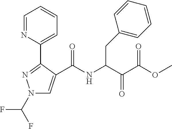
N1(C(F)F)C=C(C(NC(C(C(=O)OC)=O)CC2=CC=CC=C2)=O)C(C2=CC=CC=N2)=N1
